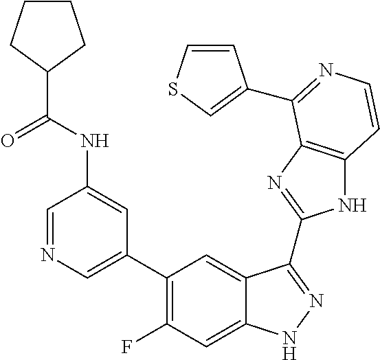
C1=C(C2=C(F)C=C3C(=C2)C(C2=NC4=C(N2)C=CN=C4C2=CSC=C2)=NN3)C=C(NC(C2CCCC2)=O)C=N1
